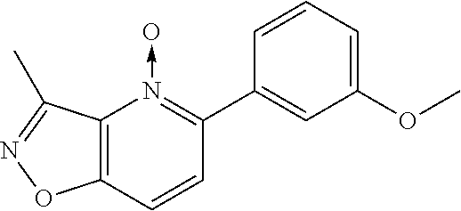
C12=C(C=CC(C3=CC(OC)=CC=C3)=N1->O)ON=C2C
